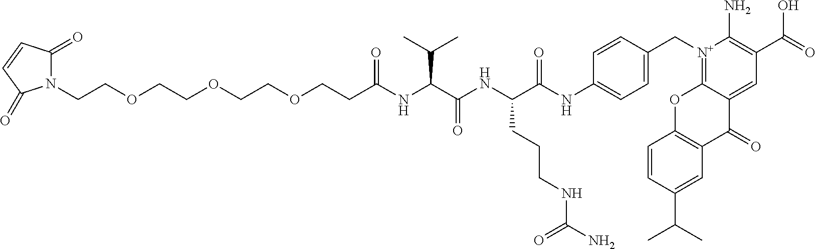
N1(CCOCCOCCOCCC(NC(C(NC(C(NC2=CC=C(C[N+]3=C4C(=CC(C(=O)O)=C3N)C(=O)C3=C(O4)C=CC(C(C)C)=C3)C=C2)=O)CCCNC(N)=O)=O)C(C)C)=O)C(=O)C=CC1=O
